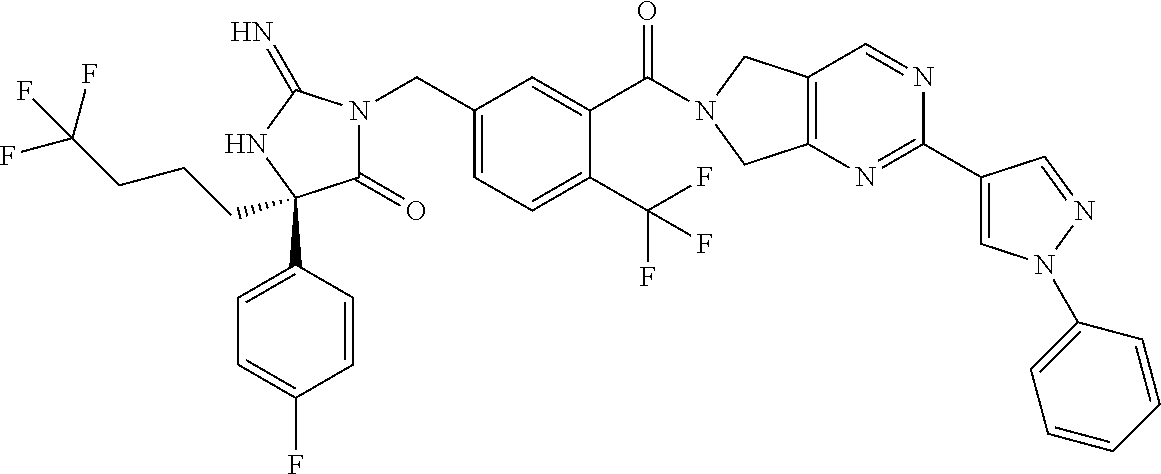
C1(=O)N(CC2=CC=C(C(F)(F)F)C(C(=O)N3CC4=C(C3)N=C(C3=CN(C5=CC=CC=C5)N=C3)N=C4)=C2)C(=N)NC1(C1=CC=C(F)C=C1)CCCC(F)(F)F
